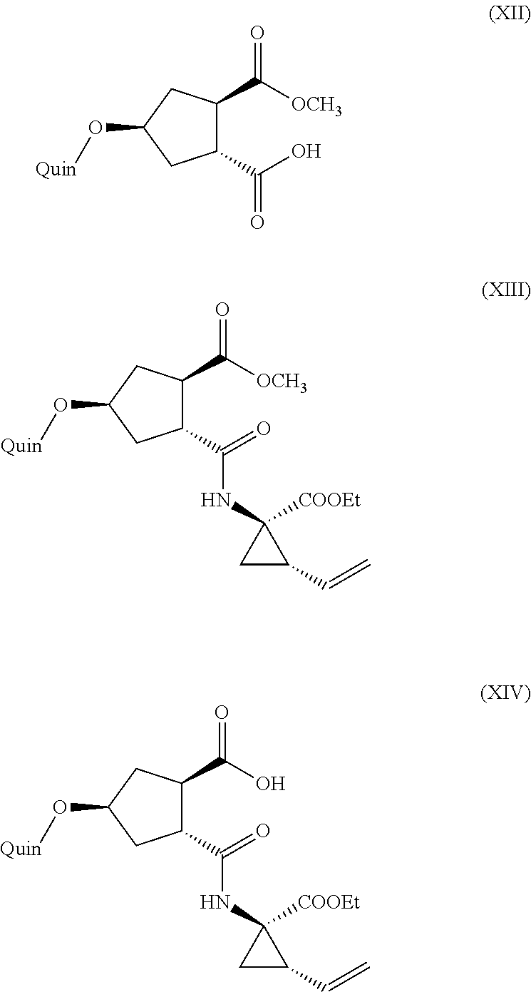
C1(C(O)=O)C(C([OCH3])=O)CC(O[Quin])C1.C1(C(=O)NC2([COOEt])CC2C=C)C(C([OCH3])=O)CC(O[Quin])C1.C1(C(=O)NC2([COOEt])CC2C=C)C(C(O)=O)CC(O[Quin])C1
